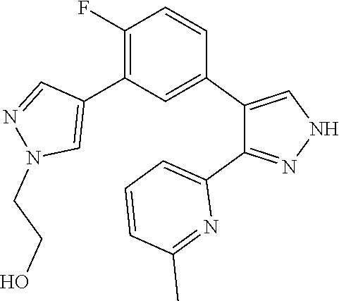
N1N=C(C2=CC=CC(C)=N2)C(C2=CC(C3=CN(CCO)N=C3)=C(F)C=C2)=C1
